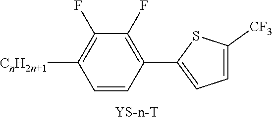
[CnH2n+1]C1=C(F)C(F)=C(C2=CC=C([CF3])S2)C=C1
